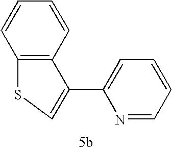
C1=CC=CC2=C1SC=C2C1=CC=CC=N1
